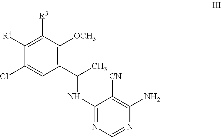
C(NC1=NC=NC(N)=C1[CN])(C1=C([OCH3])C([R3])=C([R4])C(Cl)=C1)C
